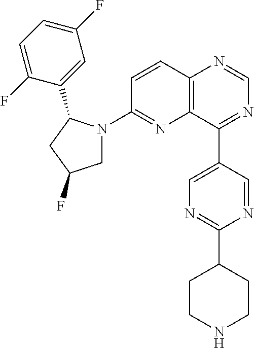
C12=C(C(C3=CN=C(C4CCNCC4)N=C3)=NC=N1)N=C(N1CC(F)CC1C1=CC(F)=CC=C1F)C=C2
